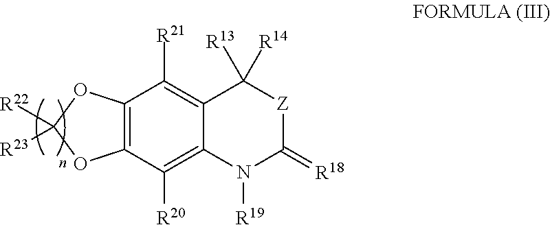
C12=C(C([R20])=C3C(=C1[R21])C([R13])([R14])[Z]C(=[R18])N3[R19])OC([R22])([R23])O2
